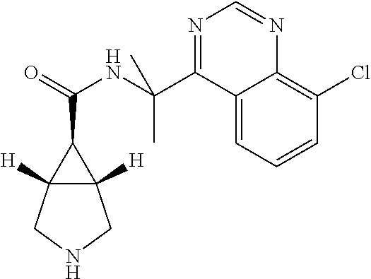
C12([H])C([H])(CNC1)C2C(=O)NC(C1=NC=NC2=C(Cl)C=CC=C12)(C)C
